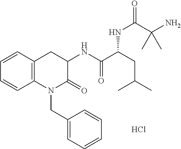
N(C(C(CC(C)C)NC(C(C)(N)C)=O)=O)C1C(=O)N(CC2=CC=CC=C2)C2=C(C1)C=CC=C2.Cl
